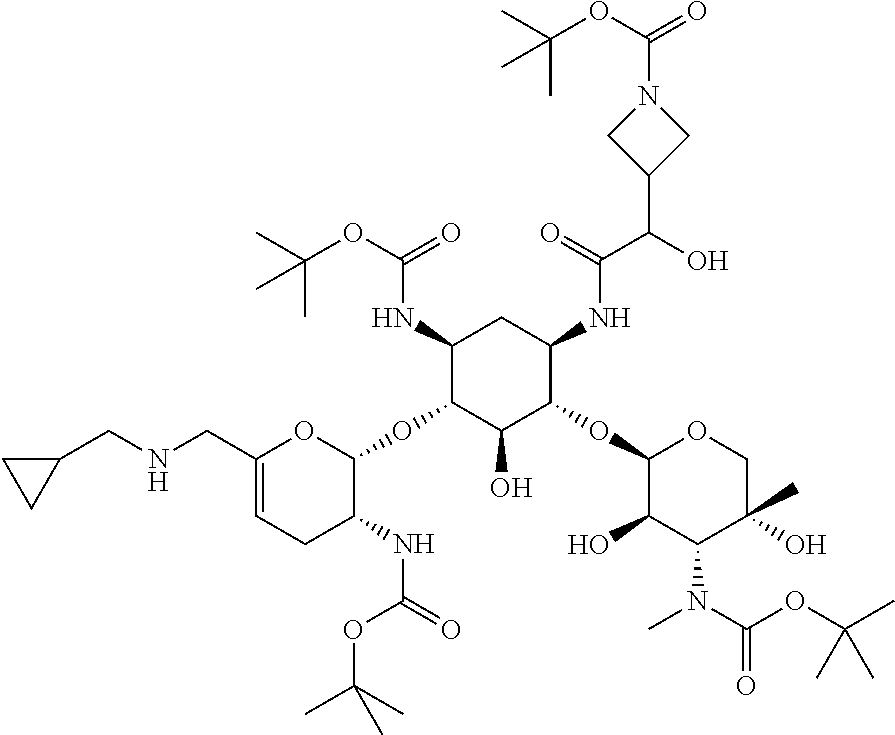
C(NCC1=CCC(NC(=O)OC(C)(C)C)C(OC2C(O)C(OC3C(O)C(N(C)C(OC(C)(C)C)=O)C(O)(C)CO3)C(NC(C(O)C3CN(C(OC(C)(C)C)=O)C3)=O)CC2NC(OC(C)(C)C)=O)O1)C1CC1
